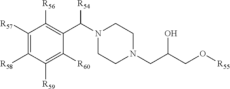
C1([R57])=C([R58])C([R59])=C([R60])C(C(N2CCN(CC(CO[R55])O)CC2)[R54])=C1[R56]
